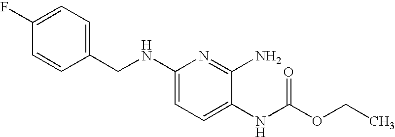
C1=C(F)C=CC(CNC2=CC=C(NC(=O)OCC)C(N)=N2)=C1
